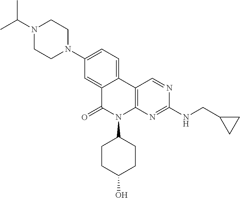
C1(N2CCN(C(C)C)CC2)=CC=C2C(=C1)C(=O)N(C1CCC(O)CC1)C1=C2C=NC(NCC2CC2)=N1
